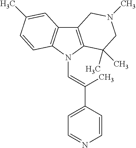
C12=C(N(C=C(C3=CC=NC=C3)C)C3=C1C=C(C)C=C3)C(C)(C)CN(C)C2
